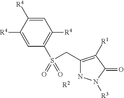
C1=C([R4])C([R4])=CC(S(CC2=C([R1])C(=O)N([R3])N2)(=O)=O)=C1[R4].[R2]
